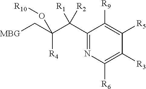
[MBG]CC(C(C1=NC([R6])=C([R3])C([R5])=C1[R9])([R1])[R2])(O[R10])[R4]
